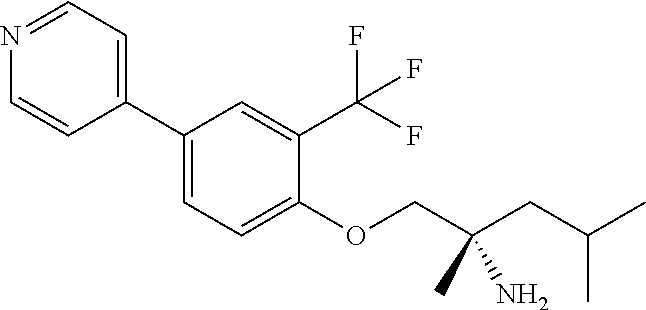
N1=CC=C(C2=CC=C(OCC(CC(C)C)(C)N)C(C(F)(F)F)=C2)C=C1
